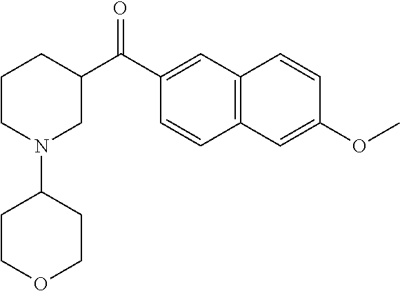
C1(C(C2CCCN(C3CCOCC3)C2)=O)=CC2=C(C=C1)C=C(OC)C=C2
